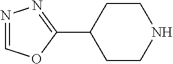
C1(C2CCNCC2)=NN=CO1
